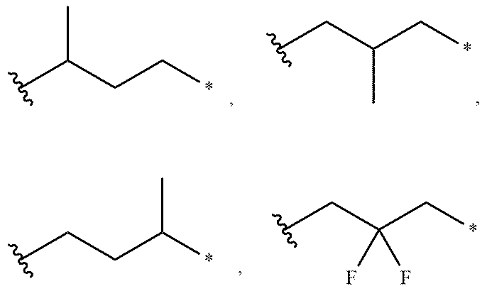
C(CC(*)C)C.C(C(C*)(F)F)C.C(C)(CC*)C.C(C(C*)C)C
